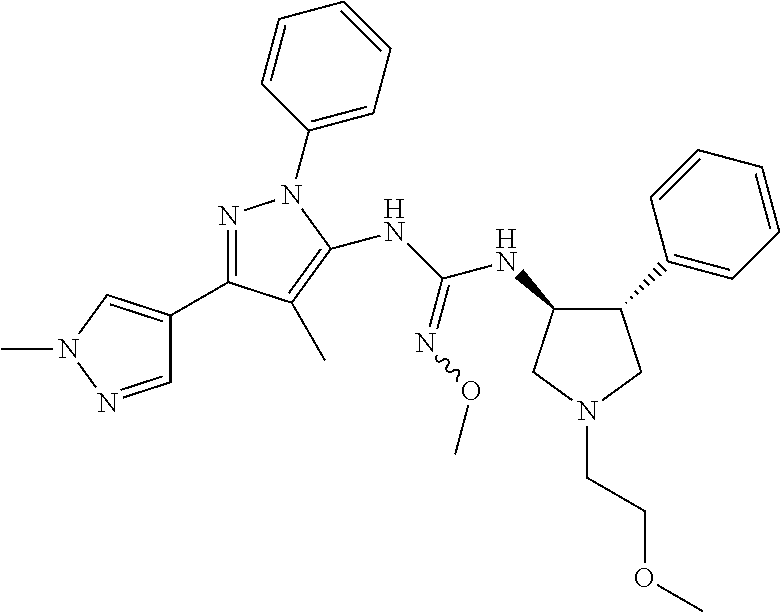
C1(C2=CC=CC=C2)CN(CCOC)CC1NC(NC1=C(C)C(C2=CN(C)N=C2)=NN1C1=CC=CC=C1)=NOC
